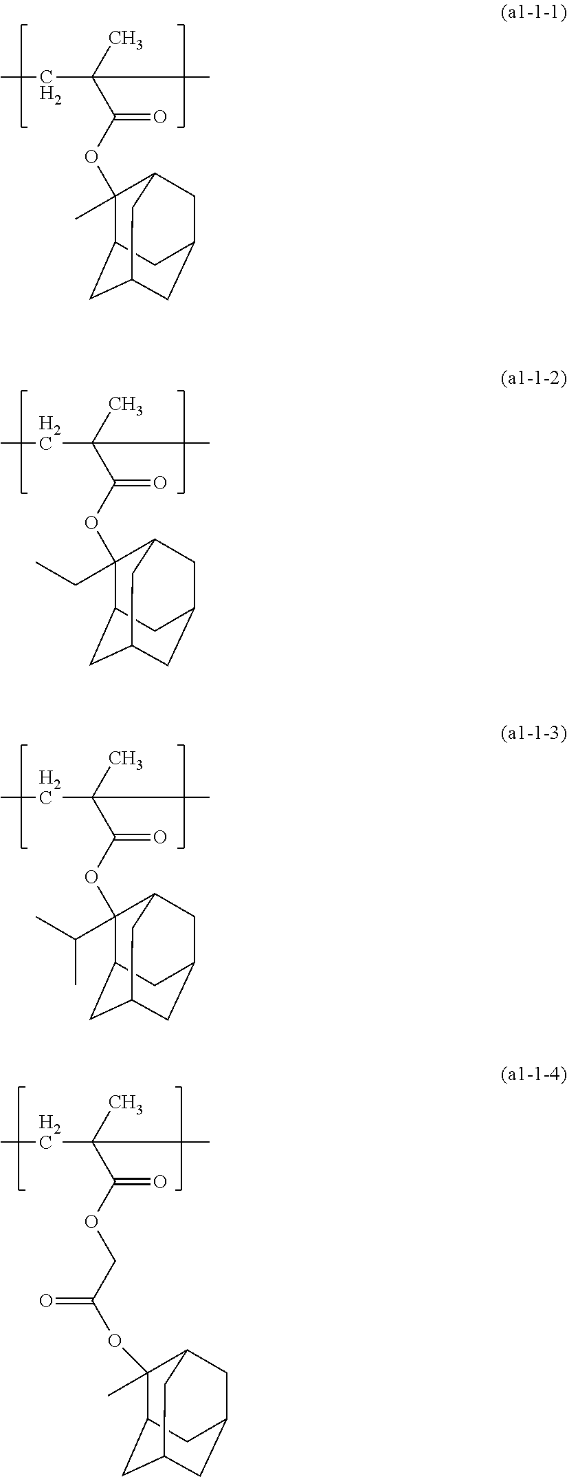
C(C(C(OC1(C)C2CC3CC(CC1C3)C2)=O)(C)C)C.C(C(C(OC1(CC)C2CC3CC(CC1C3)C2)=O)(C)C)C.C(C(C(OC1(C(C)C)C2CC3CC(CC1C3)C2)=O)(C)C)C.C(C(C(OCC(OC1(C)C2CC3CC(CC1C3)C2)=O)=O)(C)C)C
